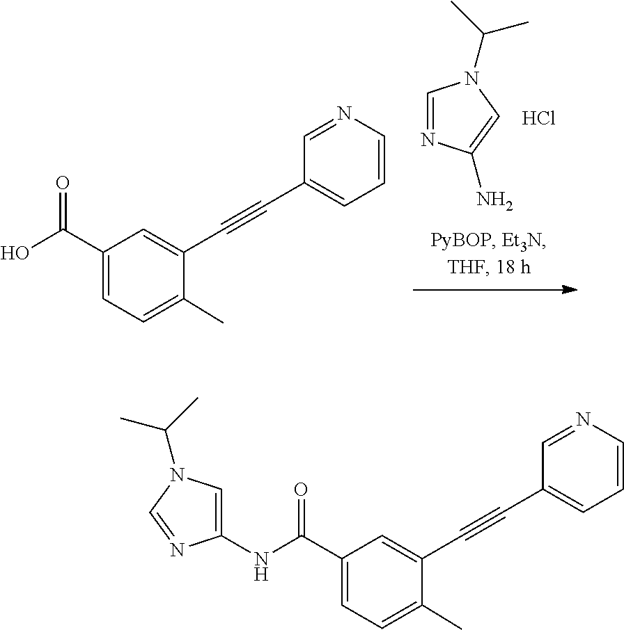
N1=CN(C(C)C)C=C1N.Cl.C1(C#CC2=CC(C(O)=O)=CC=C2C)=CC=CN=C1.C1(C#CC2=CC(C(NC3=CN(C(C)C)C=N3)=O)=CC=C2C)=CC=CN=C1
